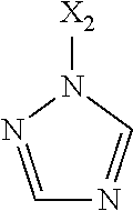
C1=NN([X2])C=N1
